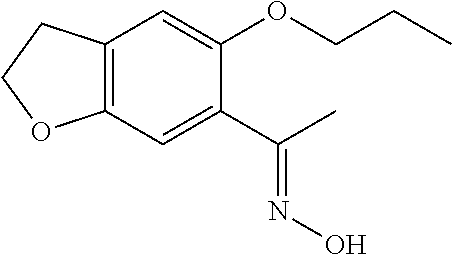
C12=C(C=C(C(C)=NO)C(OCCC)=C1)OCC2
